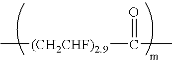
C[(CH2CHF)2.9]C(C)=O
